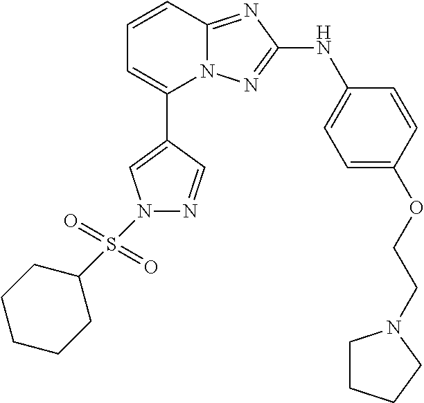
C1=CC2=NC(NC3=CC=C(OCCN4CCCC4)C=C3)=NN2C(C2=CN(S(C3CCCCC3)(=O)=O)N=C2)=C1
